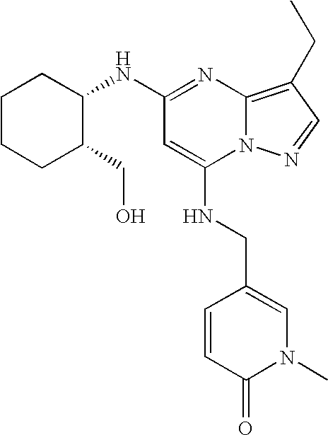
C1(NC2CCCCC2CO)=NC2=C(CC)C=NN2C(NCC2=CN(C)C(=O)C=C2)=C1
